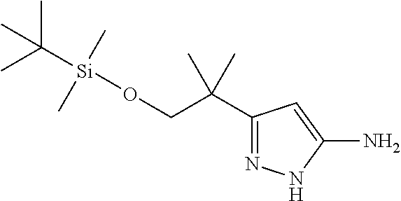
CC(C)(CO[Si](C(C)(C)C)(C)C)C1=NNC(N)=C1
